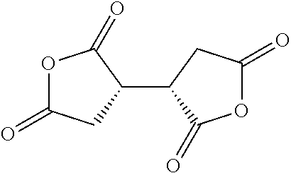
O1C(=O)CC(C2C(=O)OC(=O)C2)C1=O
